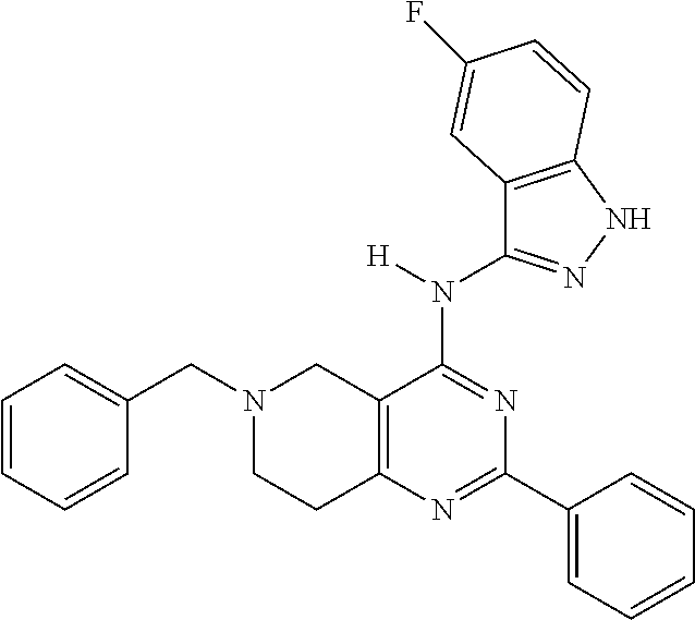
C1=CC=CC(CN2CCC3=C(C2)C(N([H])C2=NNC4=C2C=C(F)C=C4)=NC(C2=CC=CC=C2)=N3)=C1
